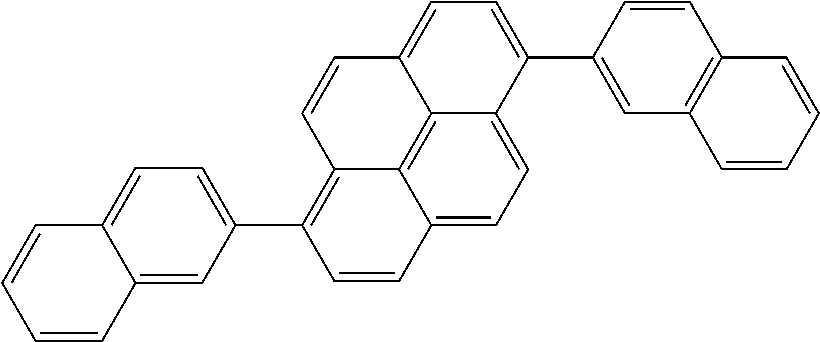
C12=C3C4=C(C5=CC=C6C(=C5)C=CC=C6)C=CC3=CC=C1C(C1=CC3=C(C=C1)C=CC=C3)=CC=C2C=C4
